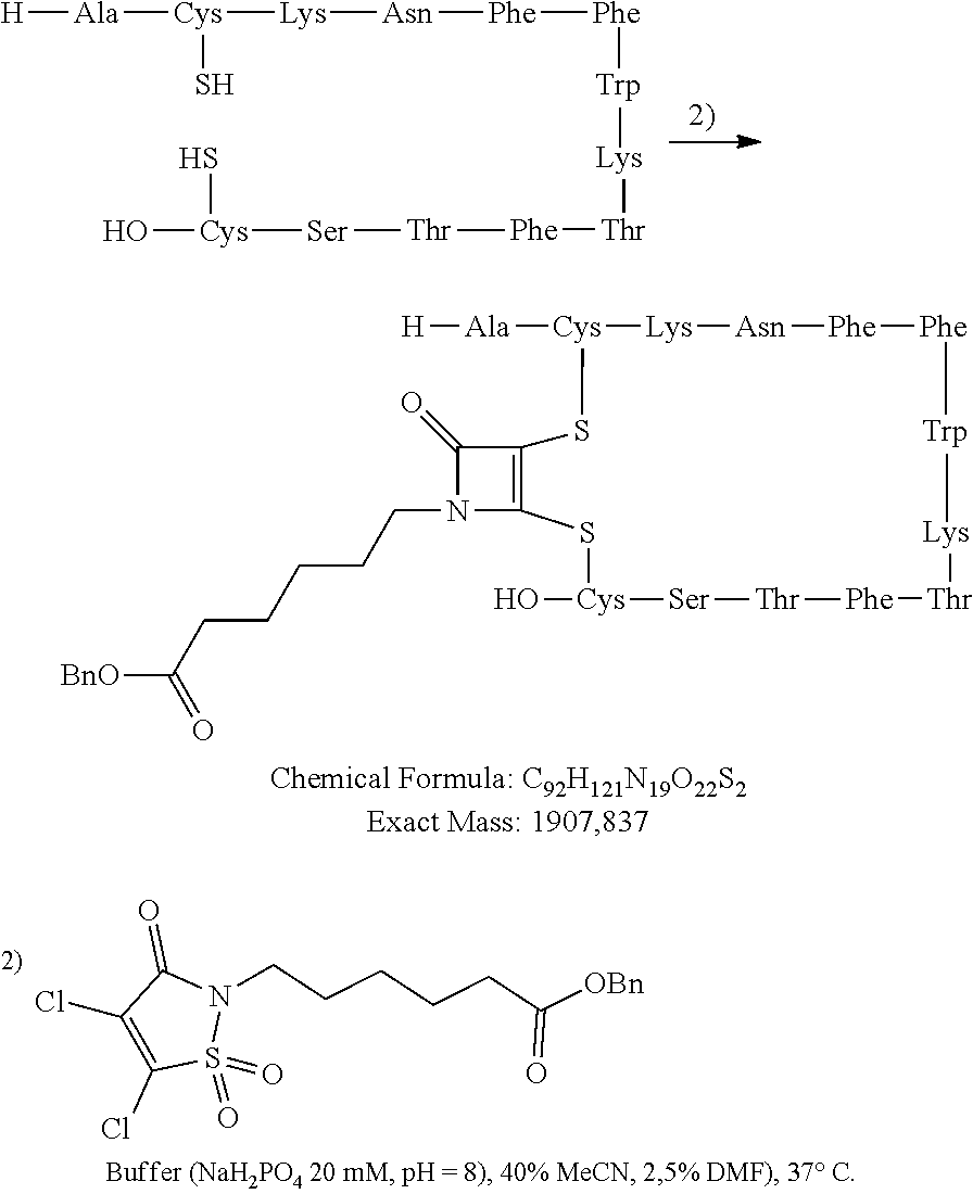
[H][Ala][Cys]([Lys][Asn][Phe][Phe][Trp][Lys][Thr][Phe][Thr][Ser][Cys](O)S)S.[H][Ala][Cys]1[Lys][Asn][Phe][Phe][Trp][Lys][Thr][Phe][Thr][Ser][Cys](O)SC2=C(S1)C(=O)N2CCCCCC([BnO])=O.N1(CCCCCC([OBn])=O)C(=O)C(Cl)=C(Cl)S1(=O)=O
